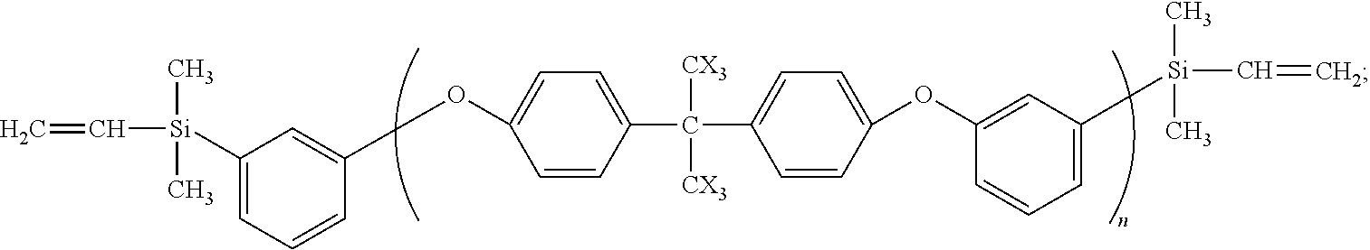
C1([Si](C=C)(C)C)=CC=CC(OC2=CC=C(C([CX3])([CX3])C3=CC=C(OC4=CC([Si](C=C)(C)C)=CC=C4)C=C3)C=C2)=C1
